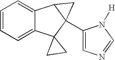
C1=CC=C2C(=C1)C1C(C3=CN=CN3[H])(C23CC3)C1
